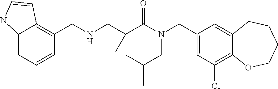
C1(CN(CC(C)C)C(=O)C(C)CNCC2=C3C(=CC=C2)NC=C3)=CC(Cl)=C2C(=C1)CCCCO2
